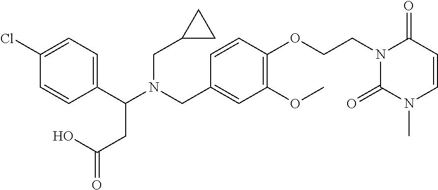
C1(C(N(CC2=CC(OC)=C(OCCN3C(=O)N(C)C=CC3=O)C=C2)CC2CC2)CC(=O)O)=CC=C(Cl)C=C1
